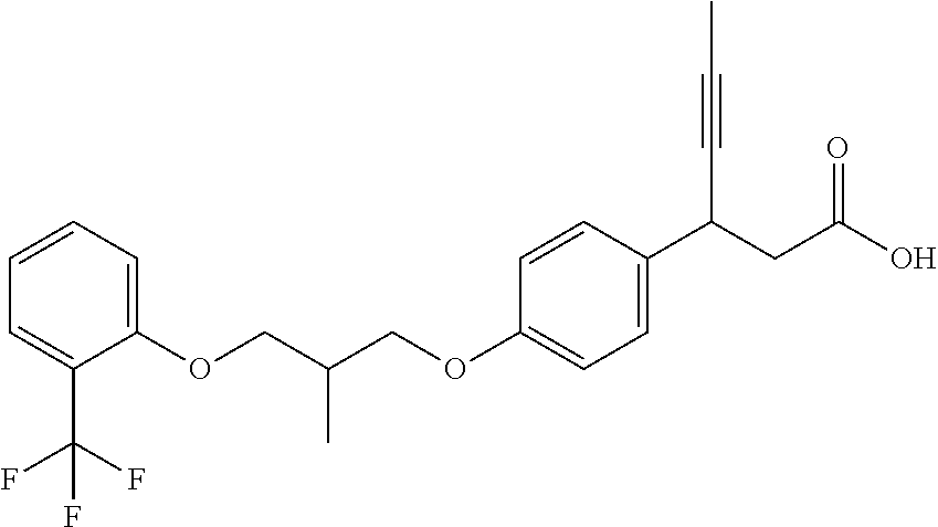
C1(OCC(C)COC2=CC=C(C(CC(O)=O)C#CC)C=C2)=CC=CC=C1C(F)(F)F
